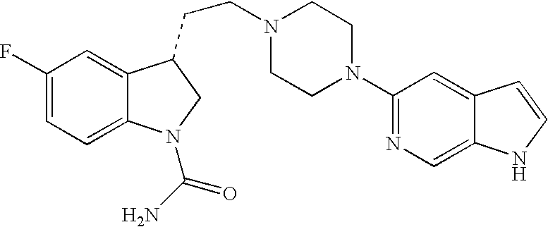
C1(F)=CC=C2C(=C1)C(CCN1CCN(C3=NC=C4C(=C3)C=CN4)CC1)CN2C(=O)N
